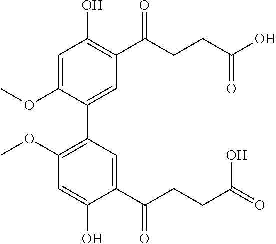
C1=C(OC)C(C2=C(OC)C=C(O)C(C(CCC(=O)O)=O)=C2)=CC(C(CCC(O)=O)=O)=C1O
